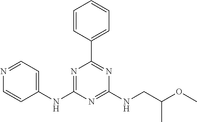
C1(NC2=NC(C3=CC=CC=C3)=NC(NCC(OC)C)=N2)=CC=NC=C1
